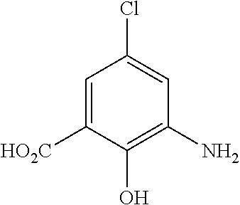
C1=C([HO2C])C(O)=C(N)C=C1Cl
